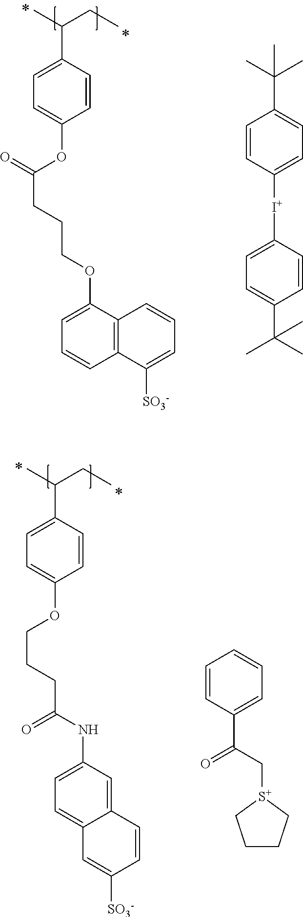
CC(CC)C1=CC=C(OC(=O)CCCOC2=CC=CC3=C2C=CC=C3[SO3-])C=C1.C1=CC([I+]C2=CC=C(C(C)(C)C)C=C2)=CC=C1C(C)(C)C.CC(CC)C1=CC=C(OCCCC(NC2=CC=C3C(=C2)C=CC([SO3-])=C3)=O)C=C1.C1=CC(C(C[S+]2CCCC2)=O)=CC=C1
